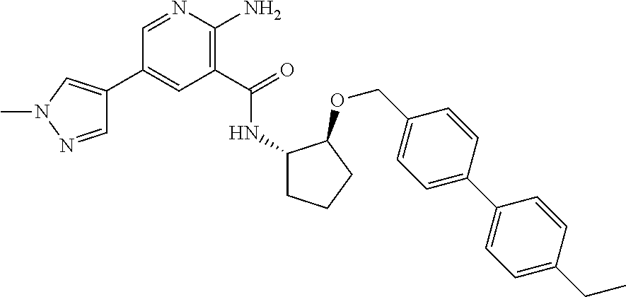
C1(C2=CN(C)N=C2)=CC(C(=O)NC2CCCC2OCC2=CC=C(C3=CC=C(CC)C=C3)C=C2)=C(N)N=C1
